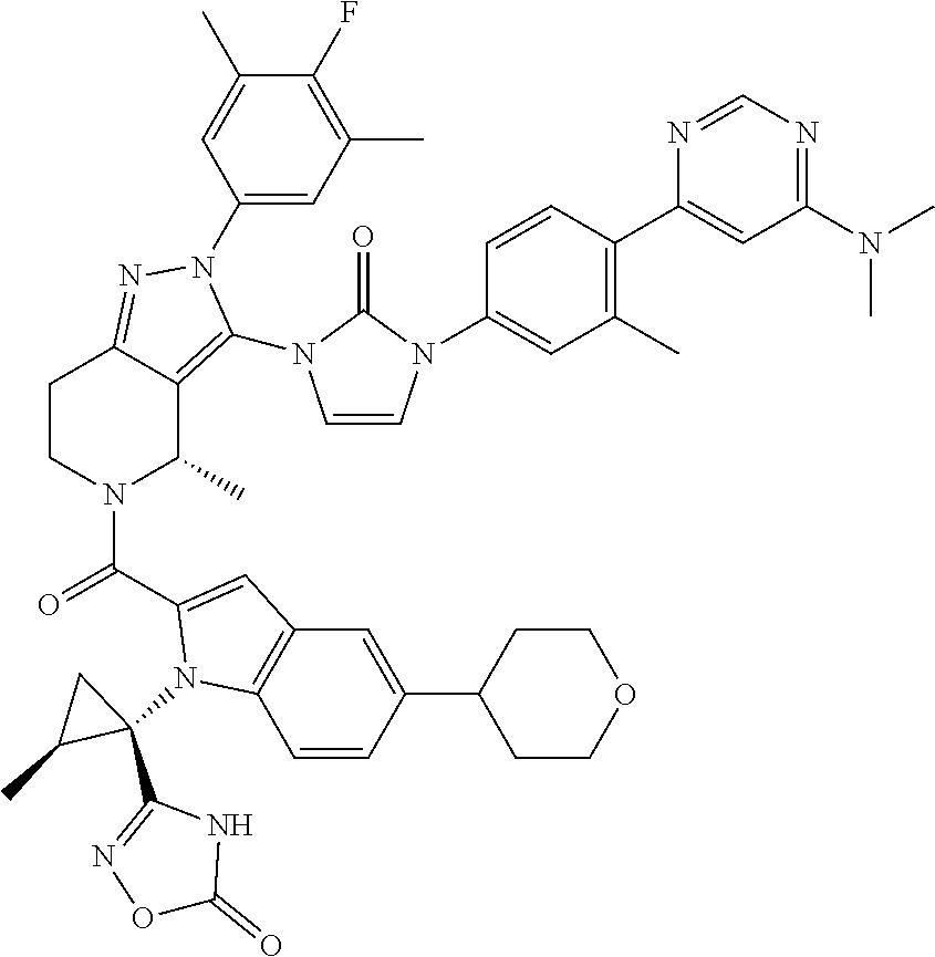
C1(F)=C(C)C=C(N2C(N3C=CN(C4=CC(C)=C(C5=CC(N(C)C)=NC=N5)C=C4)C3=O)=C3C(C)N(C(=O)C4=CC5=C(C=CC(C6CCOCC6)=C5)N4C4(C5=NOC(=O)N5)CC4C)CCC3=N2)C=C1C
